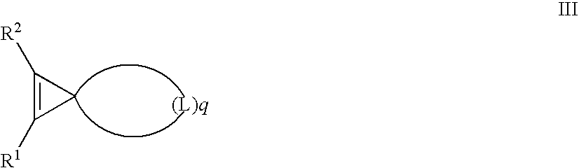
C1([R2])=C([R1])C1
